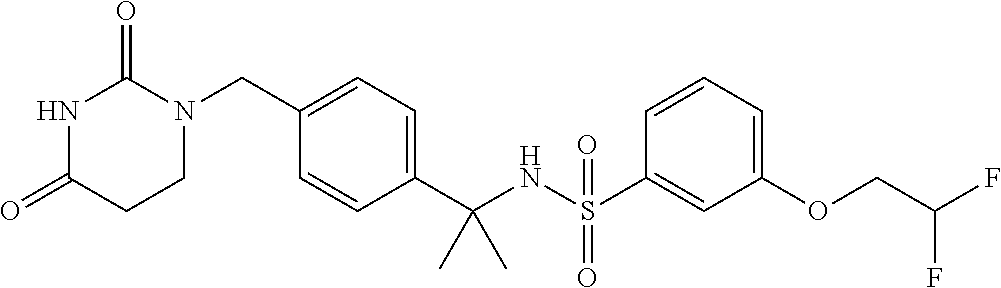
N1C(=O)CCN(CC2=CC=C(C(NS(C3=CC(OCC(F)F)=CC=C3)(=O)=O)(C)C)C=C2)C1=O
